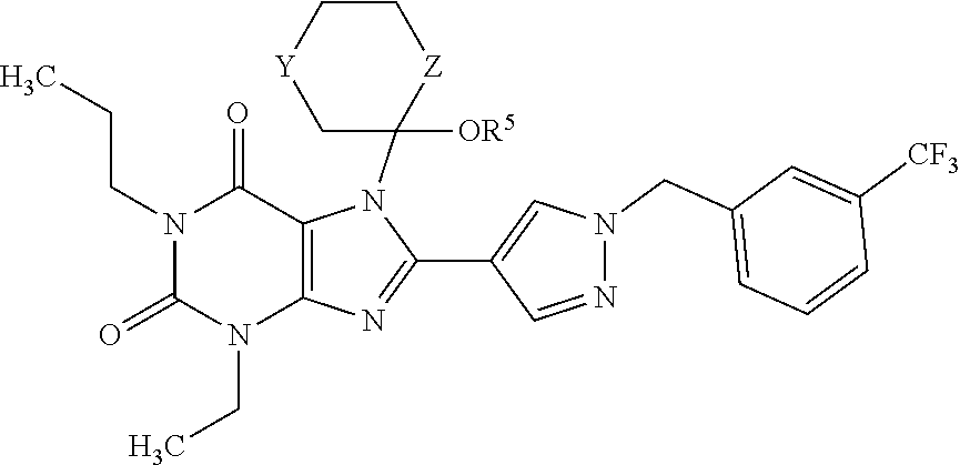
N1(CCC)C(=O)N(CC)C2=C(C1=O)N(C1([OR5])[Z]CC[Y]C1)C(C1=CN(CC3=CC=CC([CF3])=C3)N=C1)=N2
